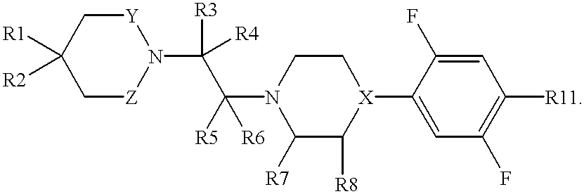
C1[Z]N(C([R3])([R4])C(N2C([R7])C([R8])[X](C3=CC(F)=C([R11])C=C3F)CC2)([R5])[R6])[Y]CC1([R1])[R2]
